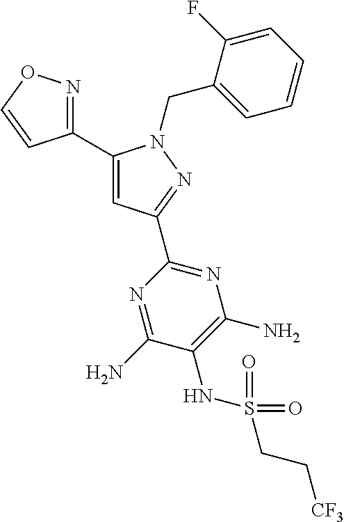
C1(C2=CC(C3=NC(N)=C(NS(CC[CF3])(=O)=O)C(N)=N3)=NN2CC2=CC=CC=C2F)=NOC=C1
